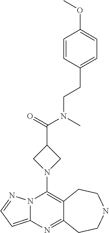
N12C(=CC=N1)N=C1C(=C2N2CC(C(=O)N(C)CCC3=CC=C(OC)C=C3)C2)CCNCC1
